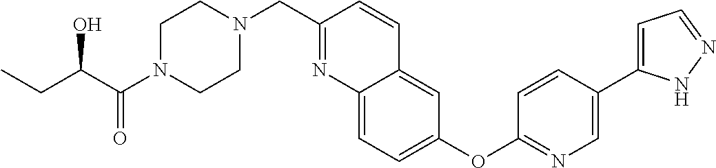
C(C(C(N1CCN(CC2=NC3=CC=C(OC4=NC=C(C5=CC=NN5)C=C4)C=C3C=C2)CC1)=O)O)C
